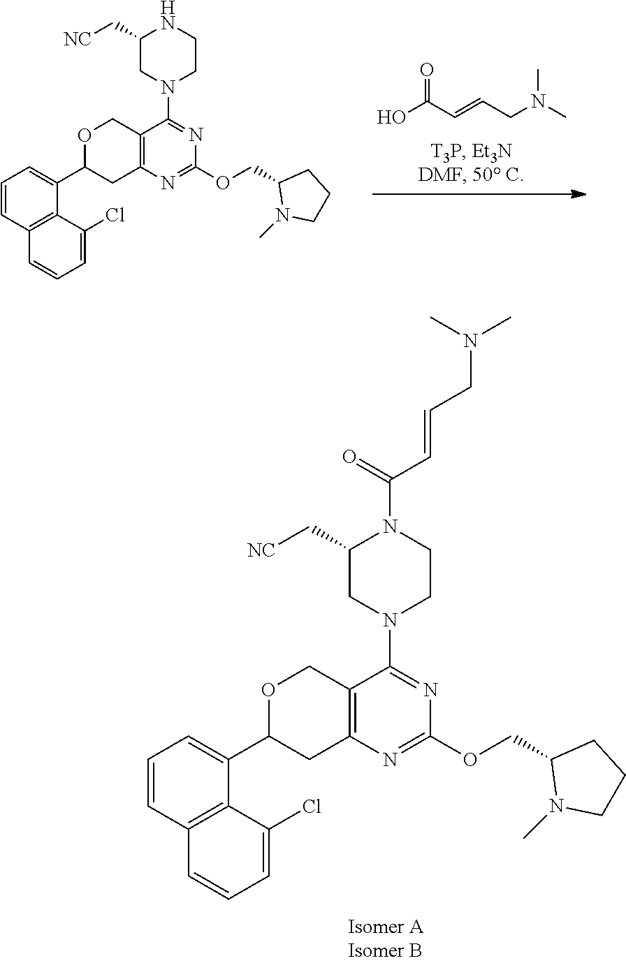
C(O)(C=CCN(C)C)=O.C1(C[NC])CN(C2=NC(OCC3N(C)CCC3)=NC3=C2COC(C2=CC=CC4=C2C(Cl)=CC=C4)C3)CCN1.C1(C[NC])CN(C2=NC(OCC3N(C)CCC3)=NC3=C2COC(C2=CC=CC4=C2C(Cl)=CC=C4)C3)CCN1C(=O)C=CCN(C)C
